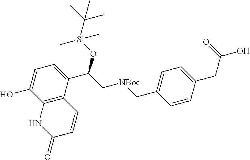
C12=C(C(C(C[NBoc]CC3=CC=C(CC(O)=O)C=C3)O[Si](C(C)(C)C)(C)C)=CC=C1O)C=CC(=O)N2
